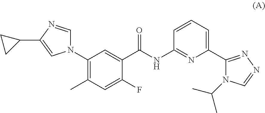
N1(C2=C(C)C=C(F)C(C(NC3=NC(C4=NN=CN4C(C)C)=CC=C3)=O)=C2)C=NC(C2CC2)=C1
